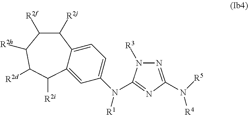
N1=C(N([R5])[R4])N=C(N(C2=CC=C3C(=C2)C([R2i])C([R2d])C([R2h])C([R2f])C3[R2j])[R1])N1[R3]
